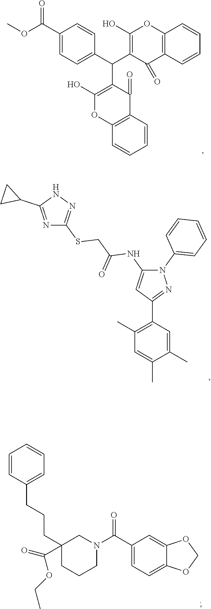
C12=C(C=CC=C1)OC(O)=C(C(C1=CC=C(C(=O)OC)C=C1)C1=C(O)OC3=C(C1=O)C=CC=C3)C2=O.N1(C2=CC=CC=C2)C(NC(=O)CSC2=NNC(C3CC3)=N2)=CC(C2=C(C)C=C(C)C(C)=C2)=N1.C1=CC(CCCC2(C(=O)OCC)CCCN(C(C3=CC=C4C(=C3)OCO4)=O)C2)=CC=C1
